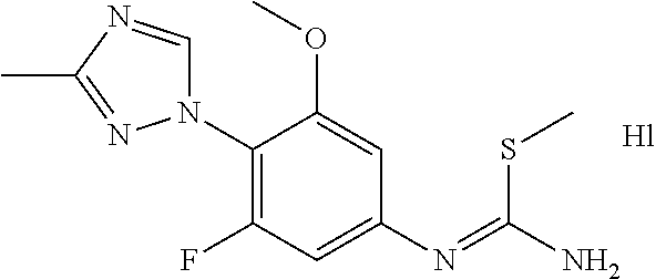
C1(N2C=NC(C)=N2)=C(F)C=C(N=C(N)SC)C=C1OC
